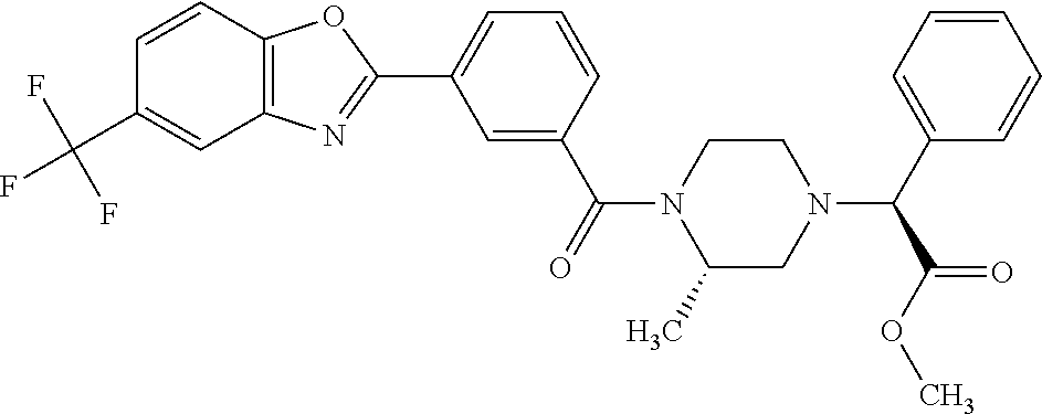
C1=CC2=C(C=C1C(F)(F)F)N=C(C1=CC=CC(C(=O)N3C(C)CN(C(C4=CC=CC=C4)C(OC)=O)CC3)=C1)O2
